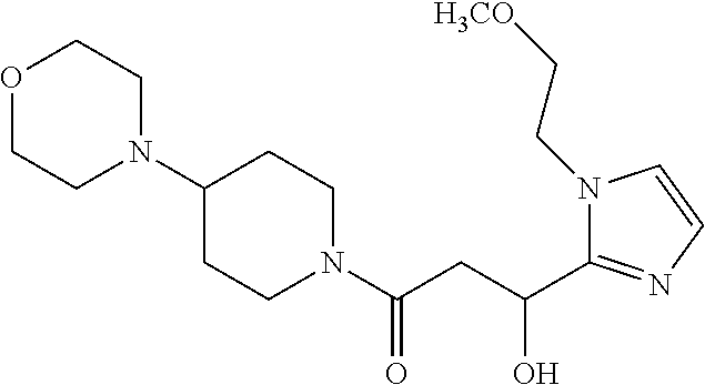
C1(N2CCOCC2)CCN(C(CC(C2=NC=CN2CC[H3CO])O)=O)CC1
